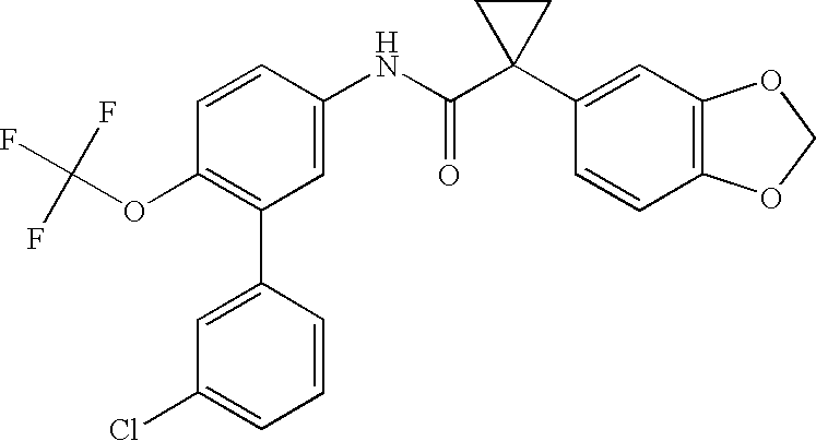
C1(C2=C(OC(F)(F)F)C=CC(NC(C3(C4=CC5=C(C=C4)OCO5)CC3)=O)=C2)=CC(Cl)=CC=C1
